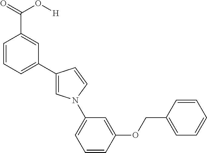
C1=CC=C(C2=CN(C3=CC=CC(OCC4=CC=CC=C4)=C3)C=C2)C=C1C(=O)O[H]
